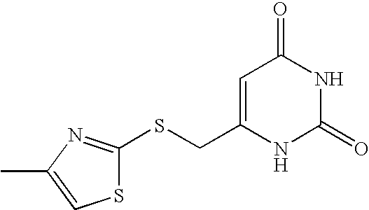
O=C1C=C(CSC2=NC(C)=CS2)NC(=O)N1
